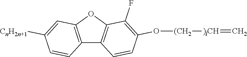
C12=C(OC3=C1C=CC(O[(CH2][)lCH]=C)=C3F)C=C([CnH2n+1])C=C2
